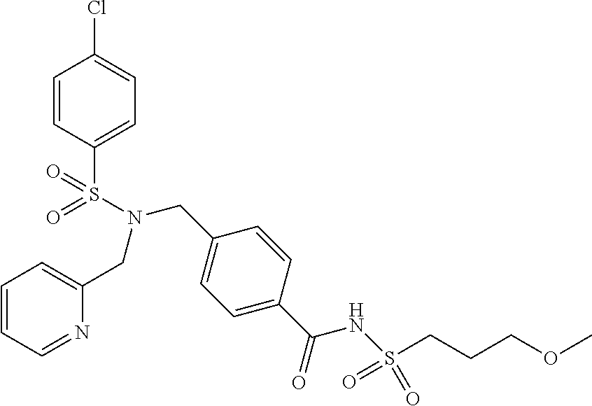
C1=CC(S(N(CC2=CC=CC=N2)CC2=CC=C(C(=O)NS(=O)(CCCOC)=O)C=C2)(=O)=O)=CC=C1Cl
